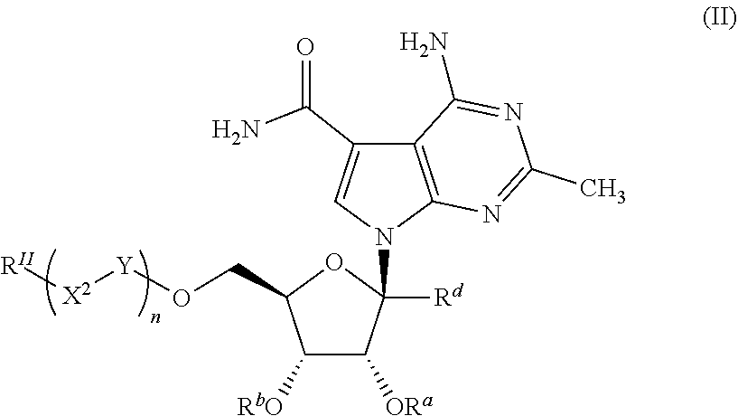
C(C1C([RbO])C([ORa])C(N2C3=C(C(N)=NC(C)=N3)C(C(N)=O)=C2)([Rd])O1)O[Y][X2][RII]
